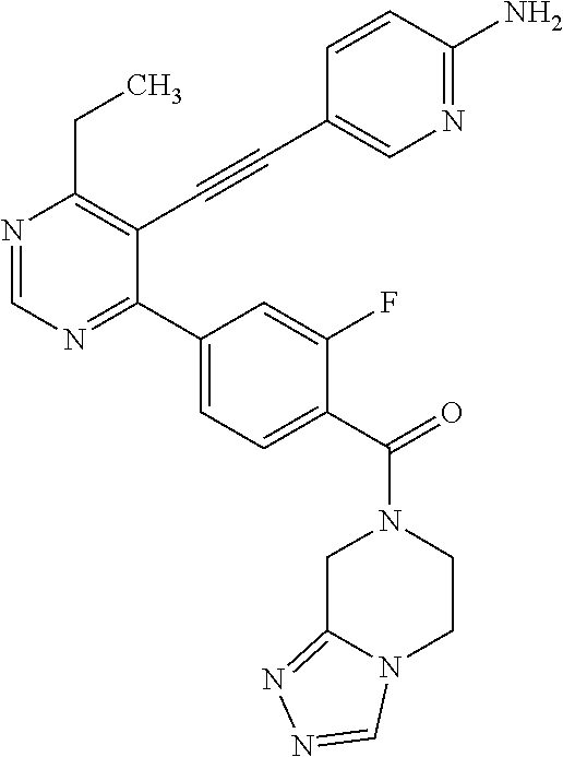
N1=CN=C(C2=CC=C(C(=O)N3CC4=NN=CN4CC3)C(F)=C2)C(C#CC2=CN=C(N)C=C2)=C1CC
